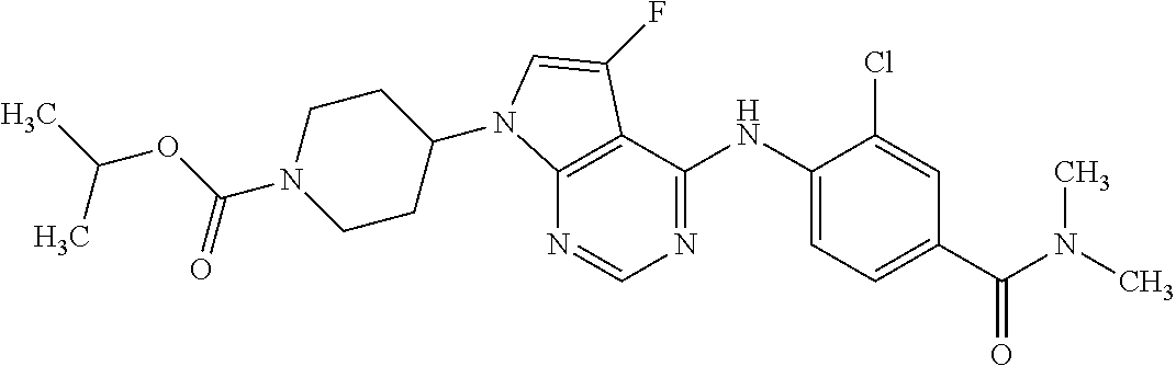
C(N1CCC(N2C3=C(C(NC4=CC=C(C(N(C)C)=O)C=C4Cl)=NC=N3)C(F)=C2)CC1)(OC(C)C)=O
